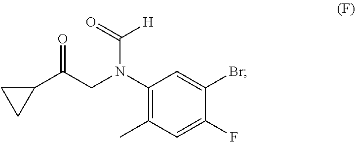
C1(N(CC(C2CC2)=O)C([H])=O)=C(C)C=C(F)C(Br)=C1
